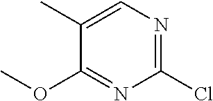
C1(C)=CN=C(Cl)N=C1OC
